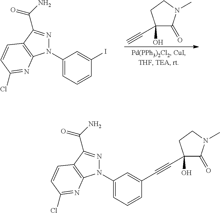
C1(N2N=C(C(N)=O)C3=C2N=C(Cl)C=C3)=CC=CC(I)=C1.C1(C#C)(O)C(=O)N(C)CC1.C1(N2N=C(C(N)=O)C3=C2N=C(Cl)C=C3)=CC=CC(C#CC2(O)C(=O)N(C)CC2)=C1
